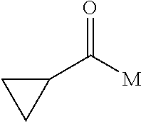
C1C(C([M])=O)C1
